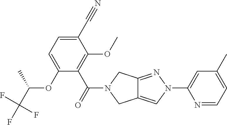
C1(C#N)=CC=C(OC(C(F)(F)F)C)C(C(=O)N2CC3=CN(C4=CC(C)=CC=N4)N=C3C2)=C1OC
